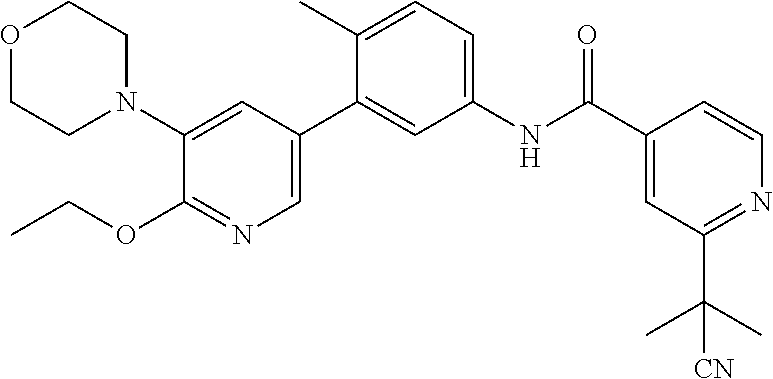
O1CCN(C2=CC(C3=CC(NC(C4=CC(C(C)(C)[CN])=NC=C4)=O)=CC=C3C)=CN=C2OCC)CC1
